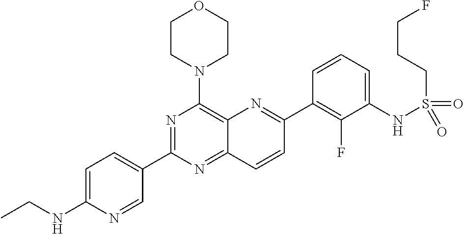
C12=NC(C3=CC=C(NCC)N=C3)=NC(N3CCOCC3)=C1N=C(C1=C(F)C(NS(CCCF)(=O)=O)=CC=C1)C=C2
